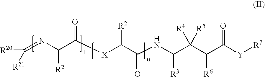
C([X]C(C(NC(C(C(C([Y][R7])=O)[R6])([R4])[R5])[R3])=O)[R2])(C(N=C([R20])[R21])[R2])=O
